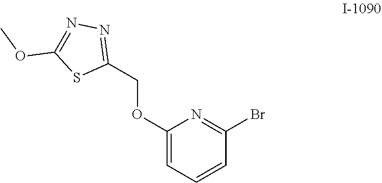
C1(OCC2=NN=C(OC)S2)=CC=CC(Br)=N1
